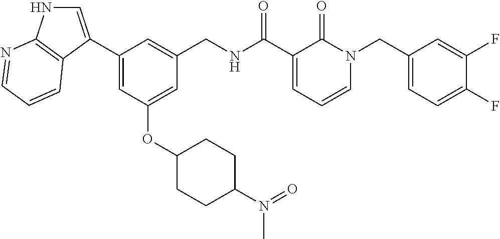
C1(C2=CNC3=C2C=CC=N3)=CC(OC2CCC(N(=O)C)CC2)=CC(CNC(C2=CC=CN(CC3=CC=C(F)C(F)=C3)C2=O)=O)=C1
